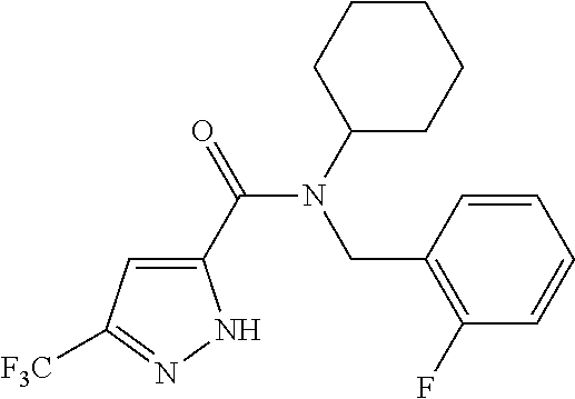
C1(C(=O)N(C2CCCCC2)CC2=C(F)C=CC=C2)=CC([F3C])=NN1
